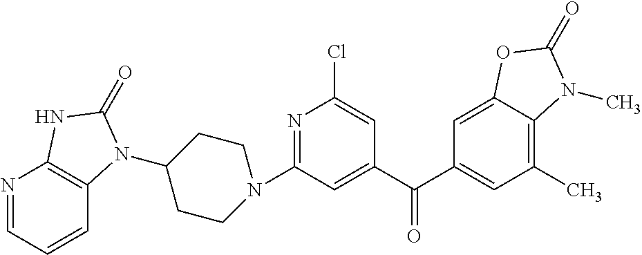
N1(C2=NC(Cl)=CC(C(C3=CC(C)=C4C(=C3)OC(=O)N4C)=O)=C2)CCC(N2C3=C(N=CC=C3)NC2=O)CC1
